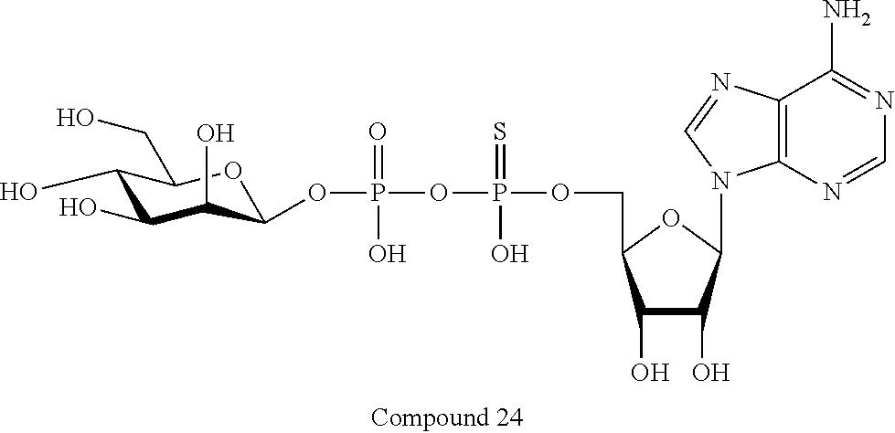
C1(O)C(O)C(O)C(OP(=O)(O)OP(=S)(O)OCC2C(O)C(O)C(N3C4=C(N=C3)C(N)=NC=N4)O2)OC1CO
